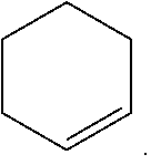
C1CC=CCC1
